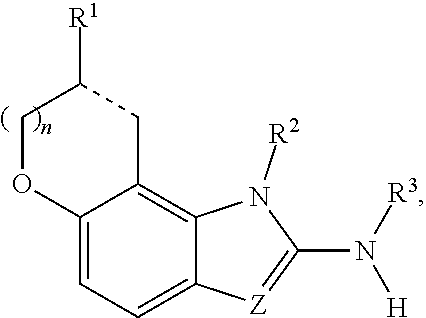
C12=CC=C3C(=C1CC([R1])CO2)N([R2])C(N([H])[R3])=[Z]3
